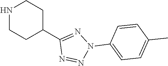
C1(C2CCNCC2)=NN(C2=CC=C(C)C=C2)N=N1
